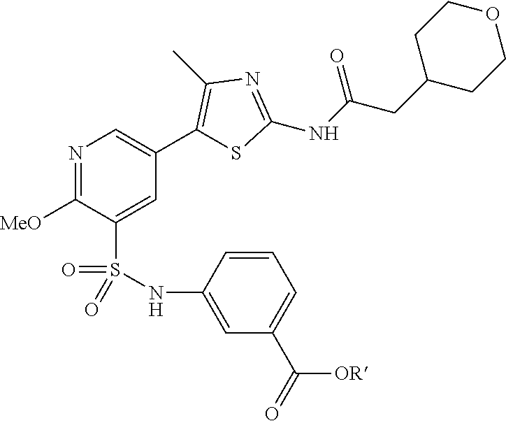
N1=C([MeO])C(S(=O)(NC2=CC(C([OR])=O)=CC=C2)=O)=CC(C2=C(C)N=C(NC(=O)CC3CCOCC3)S2)=C1
